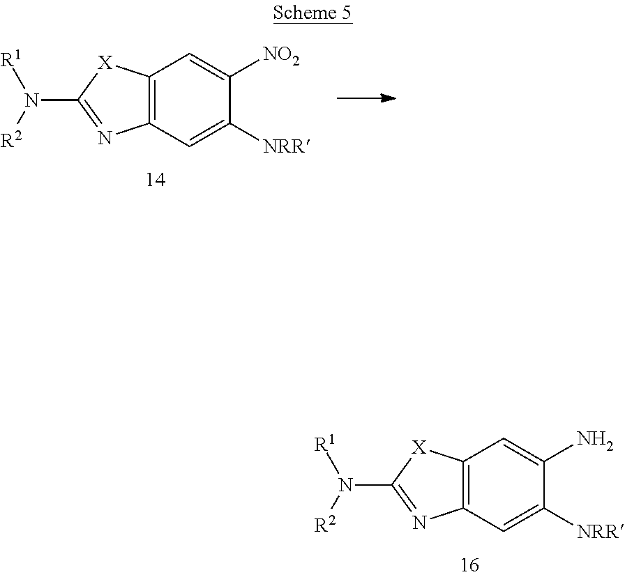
C12=C([X]C(N([R2])[R1])=N1)C=C([NO2])C([NRR])=C2.C12=C([X]C(N([R2])[R1])=N1)C=C(N)C([NRR])=C2
